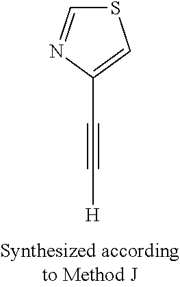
C1(C#C[H])=CSC=N1
